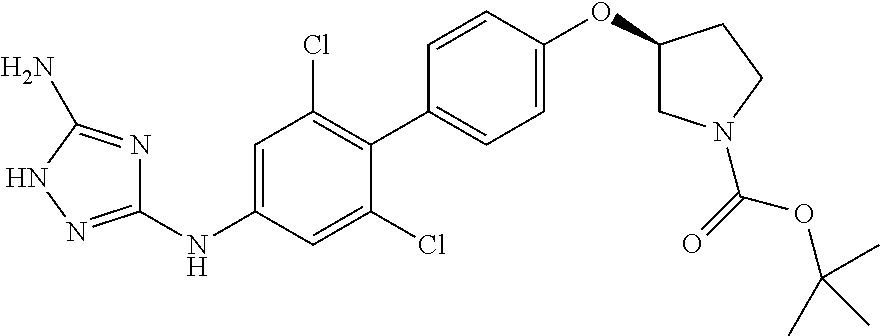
C1(NC2=CC(Cl)=C(C3=CC=C(OC4CN(C(=O)OC(C)(C)C)CC4)C=C3)C(Cl)=C2)=NNC(N)=N1
